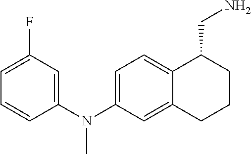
C1=C(N(C2=CC(F)=CC=C2)C)C=C2C(=C1)C(CN)CCC2
